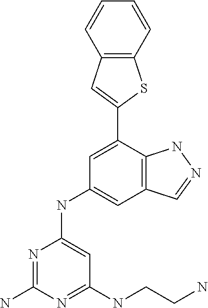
C1(NCCN)=NC(N)=NC(NC2=CC3=C(C(C4=CC5=C(S4)C=CC=C5)=C2)NN=C3)=C1
